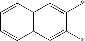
C1=CC2=C(C=C1)C=C(*)C(*)=C2
